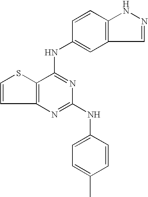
C12=C(C(NC3=CC4=C(C=C3)NN=C4)=NC(NC3=CC=C(C)C=C3)=N1)SC=C2
